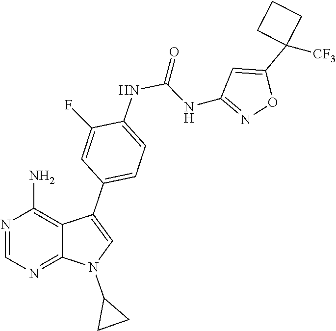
N1=C2N(C3CC3)C=C(C3=CC=C(NC(=O)NC4=NOC(C5([CF3])CCC5)=C4)C(F)=C3)C2=C(N)N=C1
